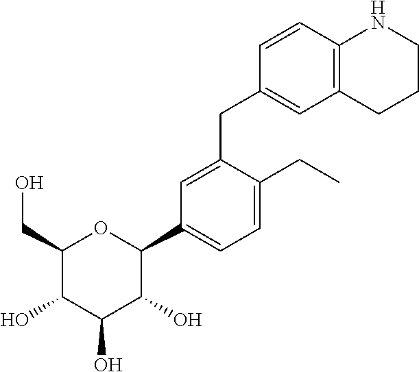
C1(CO)C(O)C(O)C(O)C(C2=CC=C(CC)C(CC3=CC4=C(C=C3)NCCC4)=C2)O1
